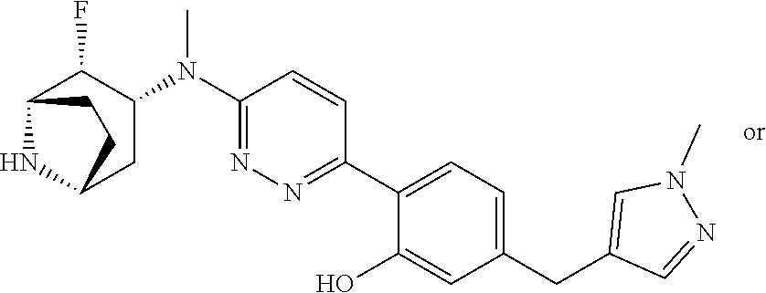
C1(N(C2=NN=C(C3=CC=C(CC4=CN(C)N=C4)C=C3O)C=C2)C)C(F)C2NC(C1)CC2
